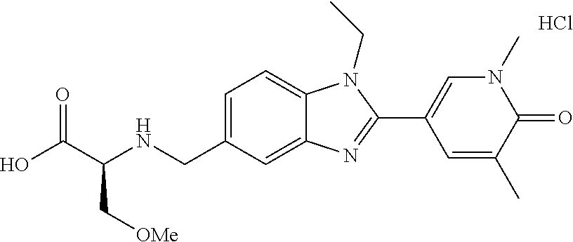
OC(C(NCC1=CC=C2C(=C1)N=C(C1=CN(C)C(=O)C(C)=C1)N2CC)C[OMe])=O.Cl
